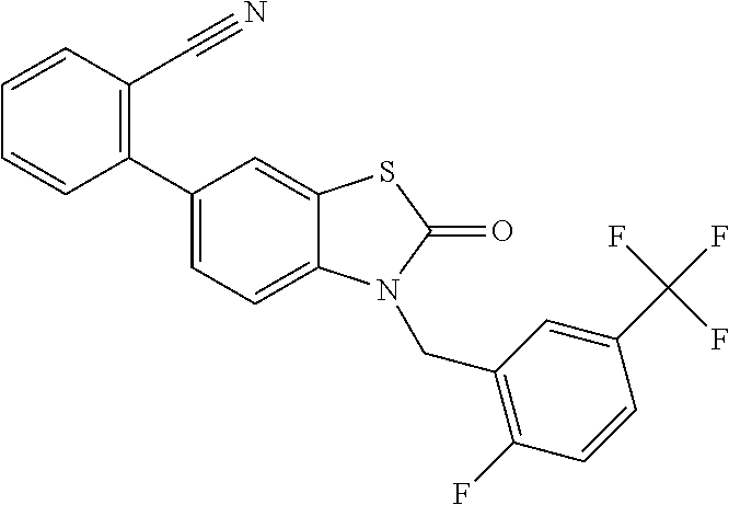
C1(C2=CC=C3C(=C2)SC(=O)N3CC2=C(F)C=CC(C(F)(F)F)=C2)=C(C#N)C=CC=C1
